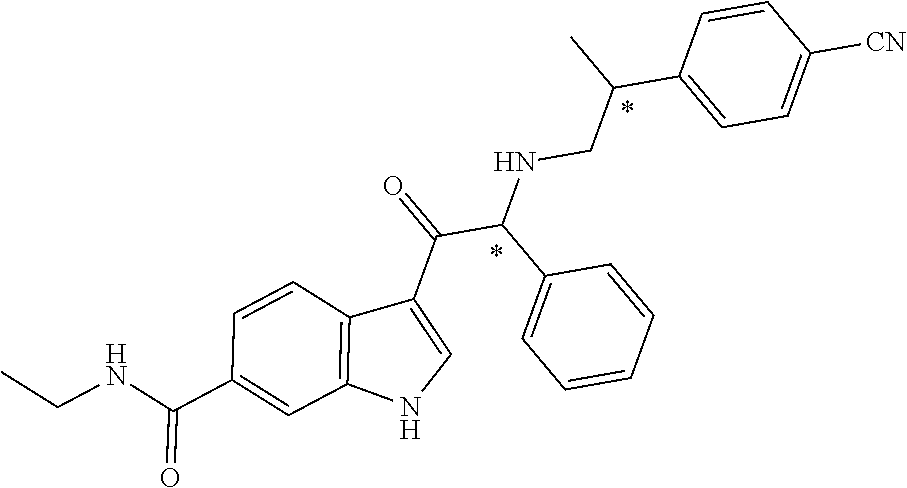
C12=C(C=CC(C(NCC)=O)=C1)C(C(=O)C(C1=CC=CC=C1)NCC(C1=CC=C([CN])C=C1)C)=CN2
